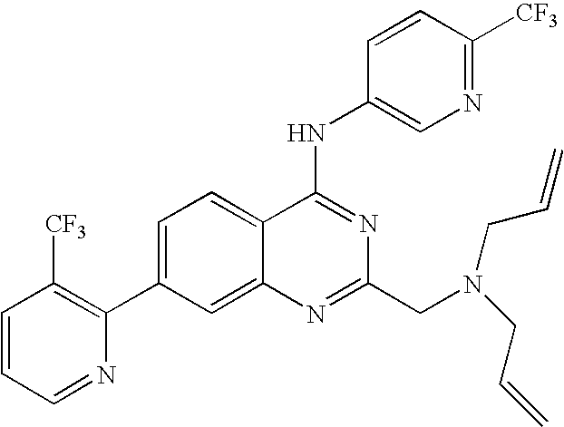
C1=CC=NC(C2=CC=C3C(=C2)N=C(CN(CC=C)CC=C)N=C3NC2=CN=C([CF3])C=C2)=C1[CF3]
